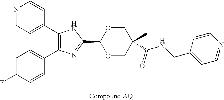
C1(C2=CC=NC=C2)=C(C2=CC=C(F)C=C2)N=C(C2OCC(C)(C(NCC3=CC=NC=C3)=O)CO2)N1
